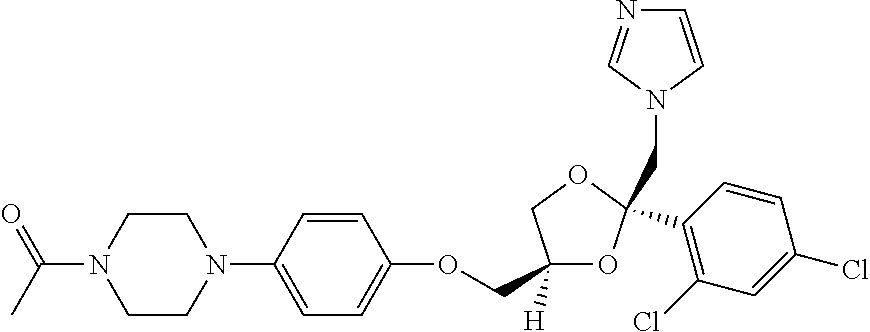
C1=CC(N2CCN(C(=O)C)CC2)=CC=C1OCC1([H])OC(C2=C(Cl)C=C(Cl)C=C2)(CN2C=CN=C2)OC1
